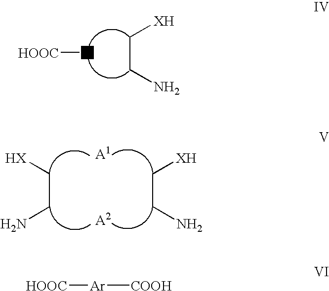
NCC[XH].[A][HOOC].C(C[HX])N.C(C[XH])N.[HOOC][Ar][COOH]
